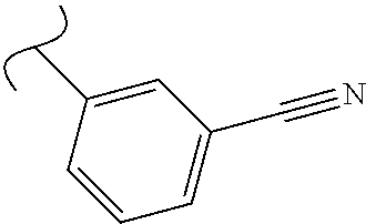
C1=CC(C)=CC(C#N)=C1
